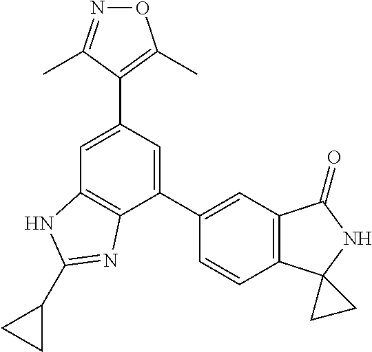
C1(C2=CC3=C(C=C2)C2(NC3=O)CC2)=CC(C2=C(C)ON=C2C)=CC2=C1N=C(C1CC1)N2
